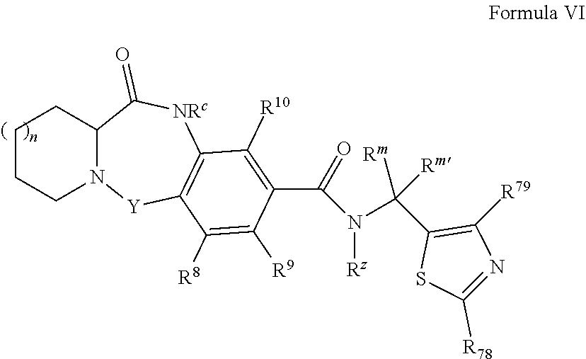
C12N([Y]C3=C([NRc]C1=O)C([R10])=C(C(=O)N([Rz])C(C1=C([R79])N=C([R78])S1)([Rm])[Rm])C([R9])=C3[R8])CCCC2
